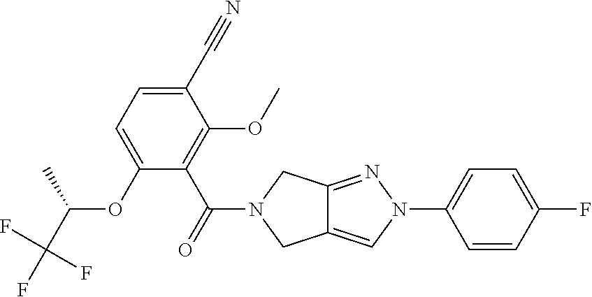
O(C1=CC=C(C#N)C(OC)=C1C(=O)N1CC2=CN(C3=CC=C(F)C=C3)N=C2C1)C(C(F)(F)F)C
